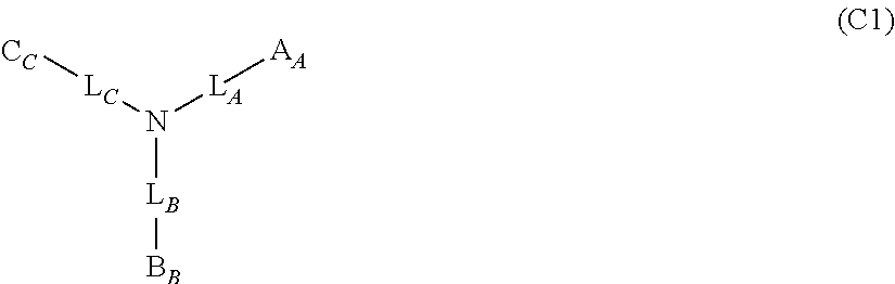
[CC][LC]N([LA][AA])[LB][BB]
